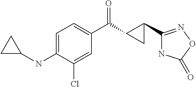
C1=C(NC2CC2)C(Cl)=CC(C(C2C(C3=NOC(=O)N3)C2)=O)=C1
